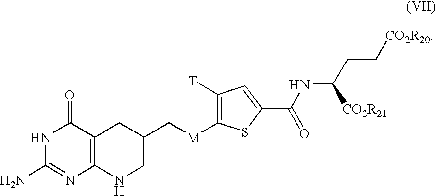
N1C(N)=NC2=C(C1=O)CC(C[M]C1=C([T])C=C(C(NC(CC[CO2R20])[CO2R21])=O)S1)CN2
